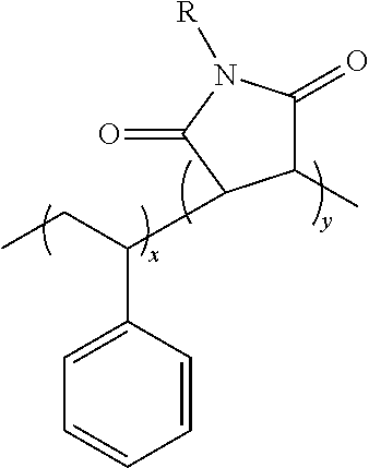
C1=CC(C(CC)C2C(C)C(=O)N([R])C2=O)=CC=C1
